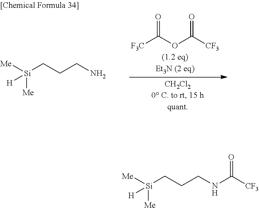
[F3C]C(OC([CF3])=O)=O.[Me][Si](CCCN)([Me])[H].[Me][Si](CCCNC(=O)[CF3])([Me])[H]
